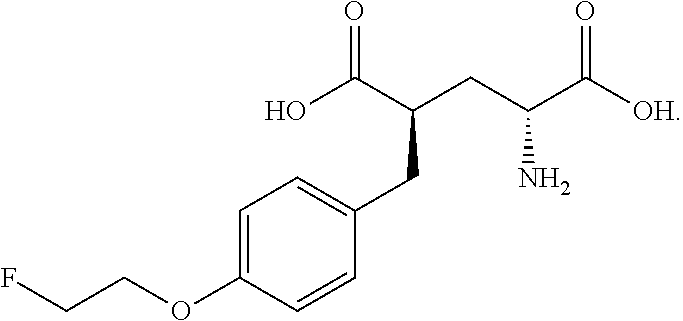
OC(C(CC(C([OH])=O)N)CC1=CC=C(OCCF)C=C1)=O
